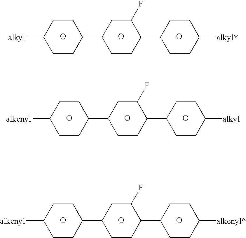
O.O.C1CC(C2CCC(C3CCC([alkyl*])CC3)C(F)C2)CCC1[alkyl].O.O.O.C1CC(C2CCC(C3CCC([alkyl])CC3)C(F)C2)CCC1[alkenyl].O.O.O.C1CC(C2CCC(C3CCC([alkenyl*])CC3)C(F)C2)CCC1[alkenyl].O
